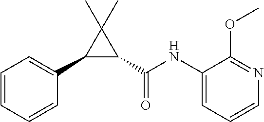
C1(C2=CC=CC=C2)C(C(NC2=CC=CN=C2OC)=O)C1(C)C
